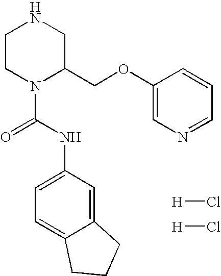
C1CN(C(=O)NC2=CC=C3C(=C2)CCC3)C(COC2=CN=CC=C2)CN1.[H]Cl.[H]Cl
